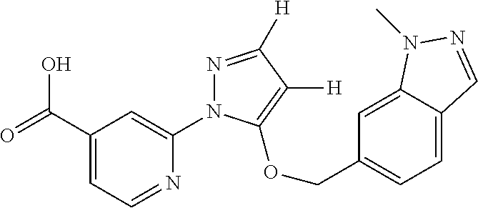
OC(C1=CC=NC(N2N=C([H])C([H])=C2OCC2=CC=C3C(=C2)N(C)N=C3)=C1)=O
